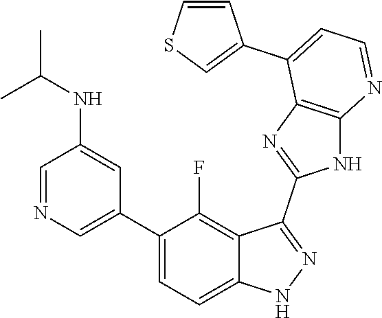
C1=NC=C(C2=CC=C3C(=C2F)C(C2=NC4=C(N2)N=CC=C4C2=CSC=C2)=NN3)C=C1NC(C)C
